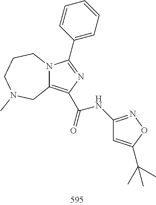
C1=CC=C(C2=NC(C(=O)NC3=NOC(C(C)(C)C)=C3)=C3N2CCCN(C)C3)C=C1
